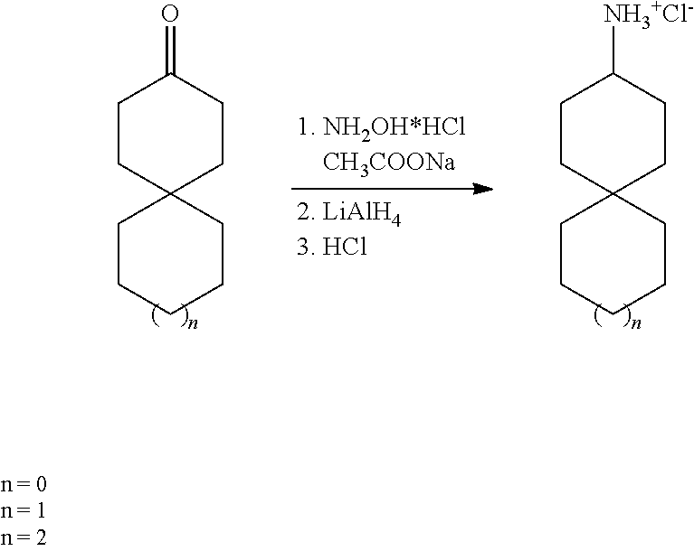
C1CCCCC12CCC([NH3+Cl-])CC2.C1CCCCC12CCC(=O)CC2
